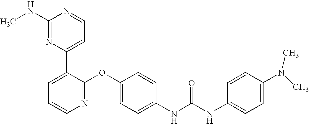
C1(NC)=NC(C2=CC=CN=C2OC2=CC=C(NC(=O)NC3=CC=C(N(C)C)C=C3)C=C2)=CC=N1
